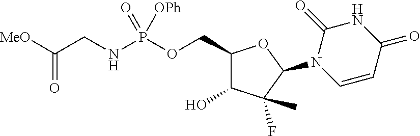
[MeO]C(CNP(OCC1C(O)C(F)(C)C(N2C=CC(=O)NC2=O)O1)(=O)[OPh])=O
